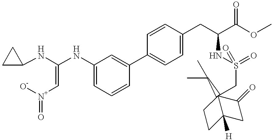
[O-][N+](C=C(NC1CC1)NC1=CC=CC(C2=CC=C(CC(NS(=O)(=O)CC34(C(C)C)CCC3([H])CC4=O)C(OC)=O)C=C2)=C1)=O
